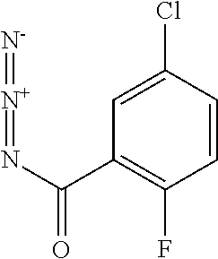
C1=CC(Cl)=CC(C(N=[N+]=[N-])=O)=C1F
